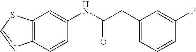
C12=C(C=C(NC(CC3=CC=CC(F)=C3)=O)C=C1)SC=N2
